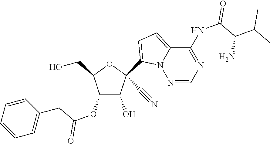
OCC1OC(C#N)(C2=CC=C3C(NC(=O)C(C(C)C)N)=NC=NN32)C(O)C1OC(=O)CC1=CC=CC=C1
